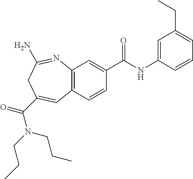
C12=C(C=CC(C(NC3=CC(CC)=CC=C3)=O)=C1)C=C(C(=O)N(CCC)CCC)CC(N)=N2
